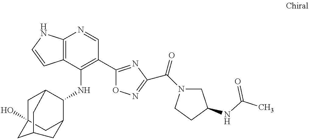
C12=C(C(NC3C4CC5(O)CC3CC(C5)C4)=C(C3=NC(C(=O)N4CC(NC(C)=O)CC4)=NO3)C=N1)C=CN2
